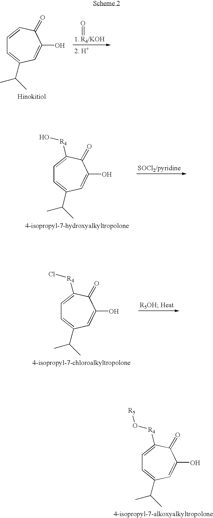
C1=CC(=O)C(O)=CC(C(C)C)=C1.O=[R4/KOH].C1=C([R4]O)C(=O)C(O)=CC(C(C)C)=C1.C1=C([R4]Cl)C(=O)C(O)=CC(C(C)C)=C1.C1=C([R4]O[R5])C(=O)C(O)=CC(C(C)C)=C1
